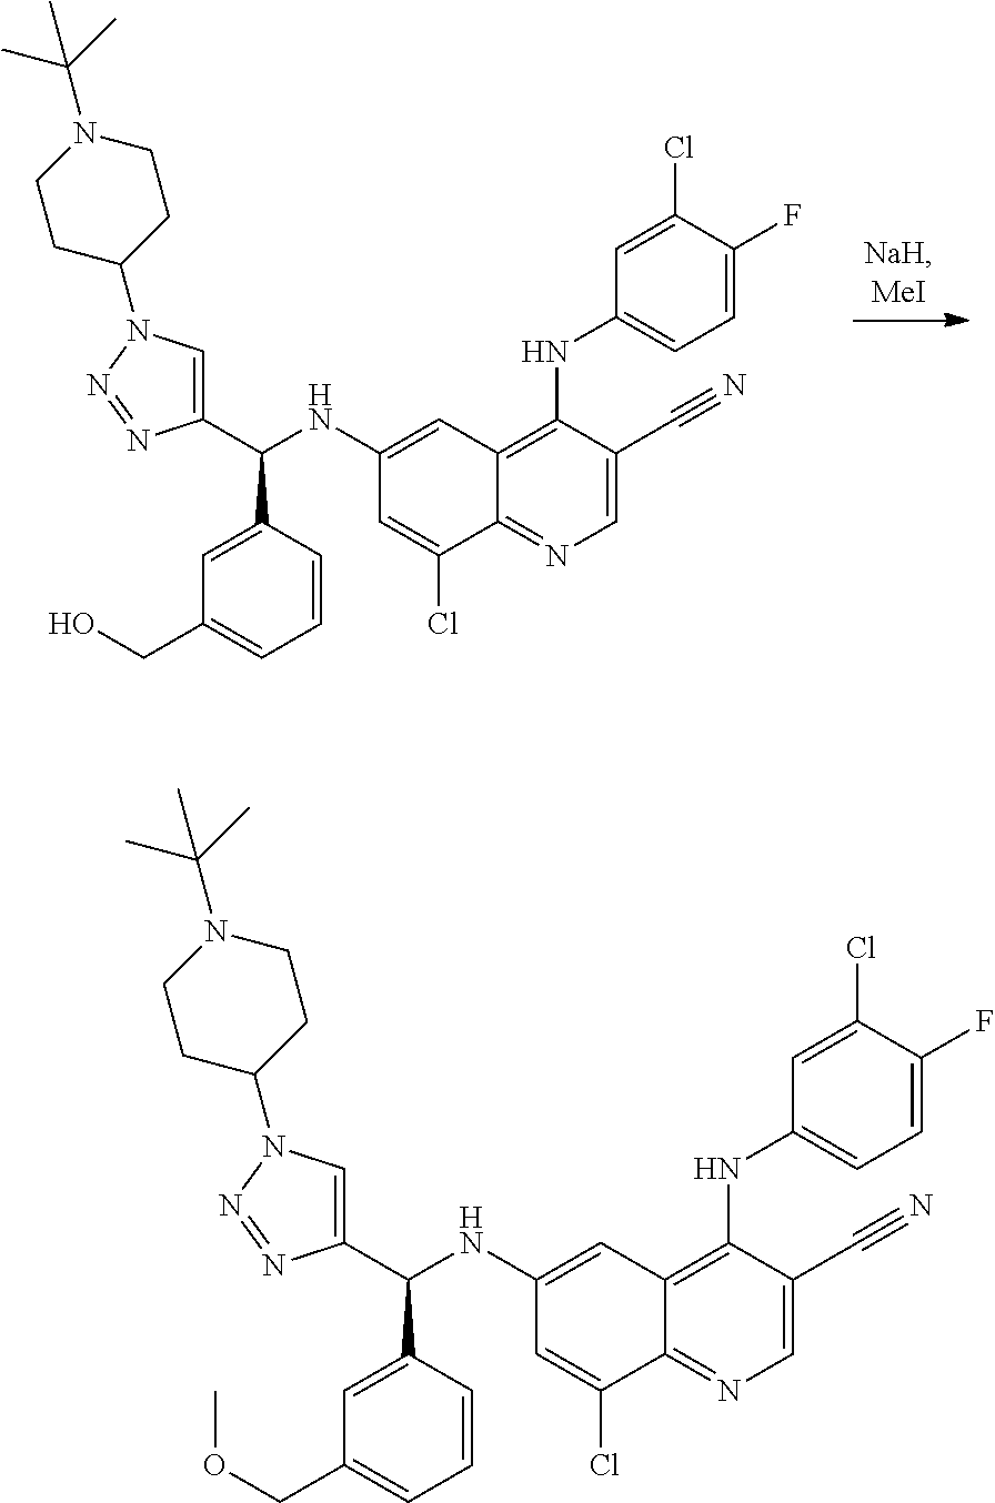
C1(C(NC2=CC3=C(NC4=CC=C(F)C(Cl)=C4)C(C#N)=CN=C3C(Cl)=C2)C2=CC(CO)=CC=C2)=CN(C2CCN(C(C)(C)C)CC2)N=N1.C1(C(NC2=CC3=C(NC4=CC=C(F)C(Cl)=C4)C(C#N)=CN=C3C(Cl)=C2)C2=CC(COC)=CC=C2)=CN(C2CCN(C(C)(C)C)CC2)N=N1
